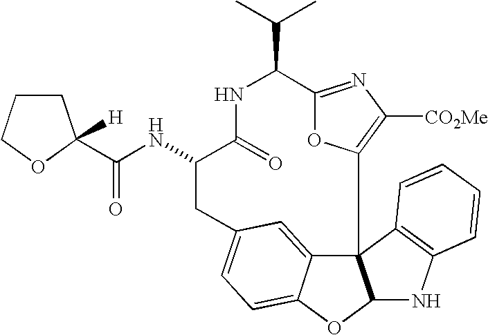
C123C4=CC(=CC=C4OC1NC1=C2C=CC=C1)CC(NC(=O)C1([H])CCCO1)C(=O)NC(C(C)C)C1=NC([CO2Me])=C3O1
